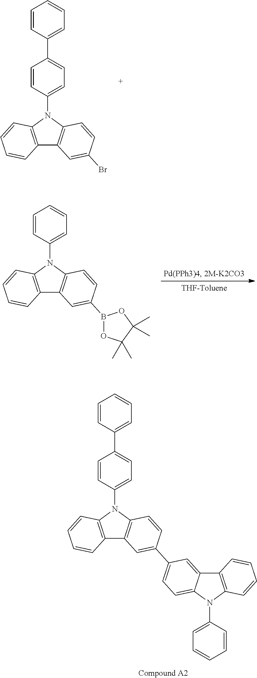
C12=C(N(C3=CC=C(C4=CC=CC=C4)C=C3)C3=C1C=C(Br)C=C3)C=CC=C2.C12=C(N(C3=CC=CC=C3)C3=C1C=C(B1OC(C)(C)C(C)(C)O1)C=C3)C=CC=C2.C12=C(N(C3=CC=C(C4=CC=CC=C4)C=C3)C3=C1C=C(C1=CC=C4C(=C1)C1=C(N4C4=CC=CC=C4)C=CC=C1)C=C3)C=CC=C2
